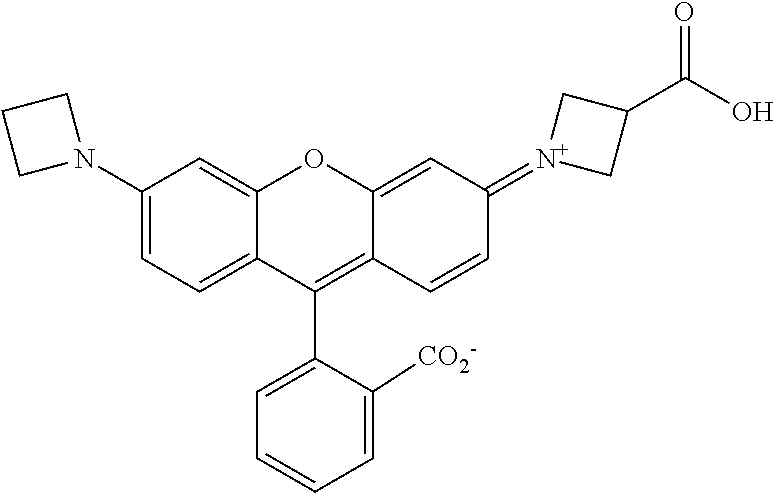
C1(N2CCC2)=CC=C2C(=C1)OC1=CC(=[N+]3CC(C(O)=O)C3)C=CC1=C2C1=CC=CC=C1[CO2-]
